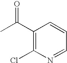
C1(C(C)=O)=C(Cl)N=CC=C1
